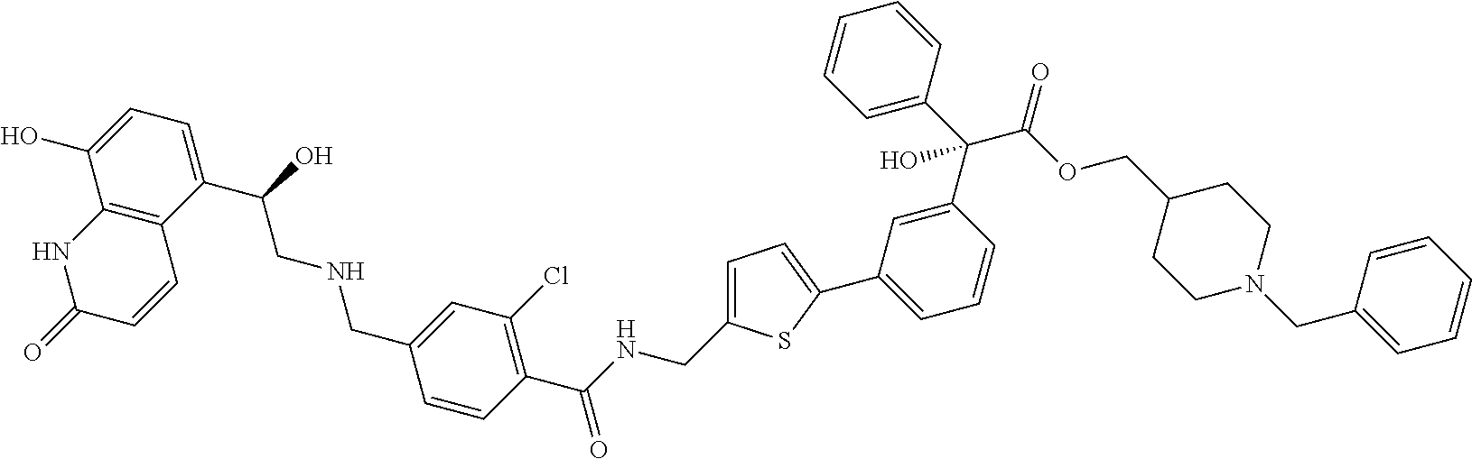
C12=C(C(C(O)CNCC3=CC(Cl)=C(C(NCC4=CC=C(C5=CC=CC(C(C6=CC=CC=C6)(C(OCC6CCN(CC7=CC=CC=C7)CC6)=O)O)=C5)S4)=O)C=C3)=CC=C1O)C=CC(=O)N2
